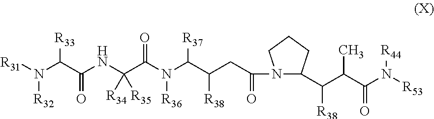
[R32]N([R31])C(C(NC(C(N(C(C(CC(=O)N1C(C(C(C(N([R53])[R44])=O)C)[R38])CCC1)[R38])[R37])[R36])=O)([R35])[R34])=O)[R33]
